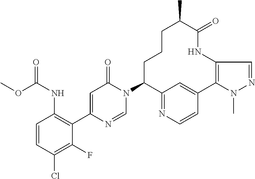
C1=CC(Cl)=C(F)C(C2=CC(=O)N(C3C4=NC=CC(=C4)C4=C(NC(=O)C(C)CCC3)C=NN4C)C=N2)=C1NC(=O)OC
